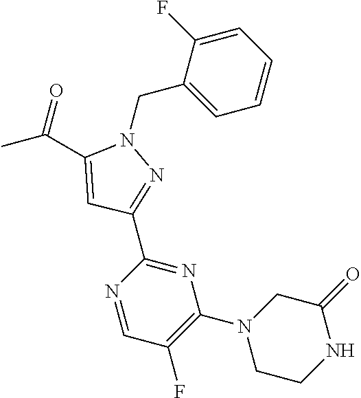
C1(C(C)=O)=CC(C2=NC(N3CCNC(=O)C3)=C(F)C=N2)=NN1CC1=CC=CC=C1F
